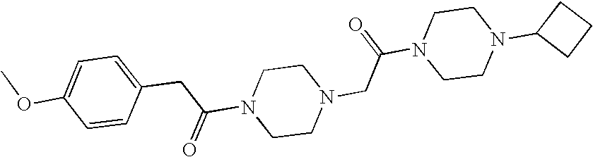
N1(C(=O)CC2=CC=C(OC)C=C2)CCN(CC(N2CCN(C3CCC3)CC2)=O)CC1
